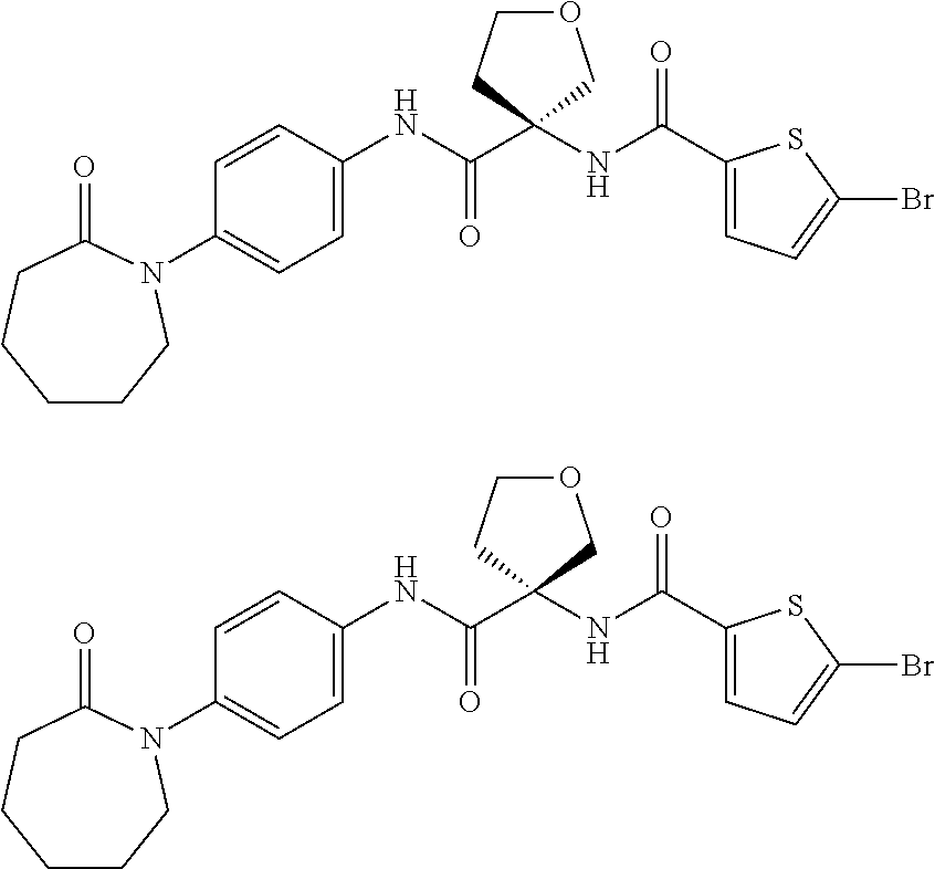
C1(N2CCCCCC2=O)=CC=C(NC(C2(NC(C3=CC=C(Br)S3)=O)CCOC2)=O)C=C1.C1(N2CCCCCC2=O)=CC=C(NC(C2(NC(C3=CC=C(Br)S3)=O)CCOC2)=O)C=C1
